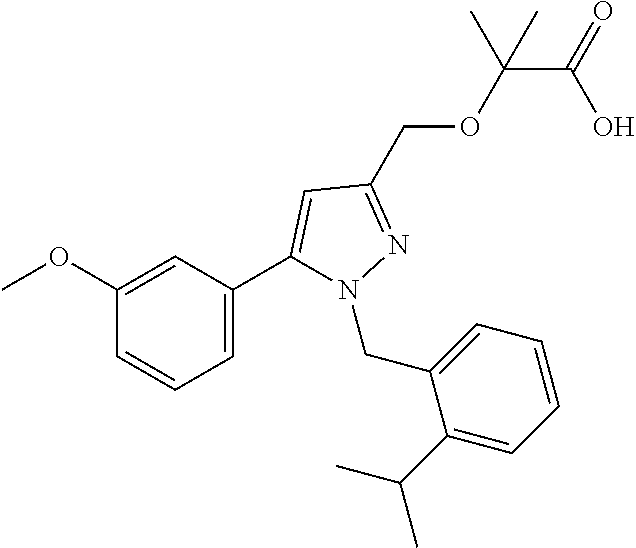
C(C(OCC1=NN(CC2=CC=CC=C2C(C)C)C(C2=CC=CC(OC)=C2)=C1)(C)C)(=O)O
